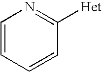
C1=CC=CC([Het])=N1
